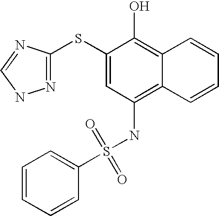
C1=CC=CC(S(NC2=C3C(=C(O)C(SC4=NNC=N4)=C2)C=CC=C3)(=O)=O)=C1
